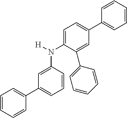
N(C1=CC(C2=CC=CC=C2)=CC=C1)(C1=CC=C(C2=CC=CC=C2)C=C1C1=CC=CC=C1)[H]
